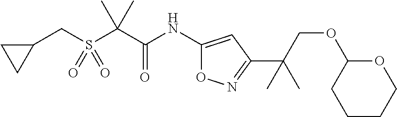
C1(CS(C(C(NC2=CC(C(COC3CCCCO3)(C)C)=NO2)=O)(C)C)(=O)=O)CC1
